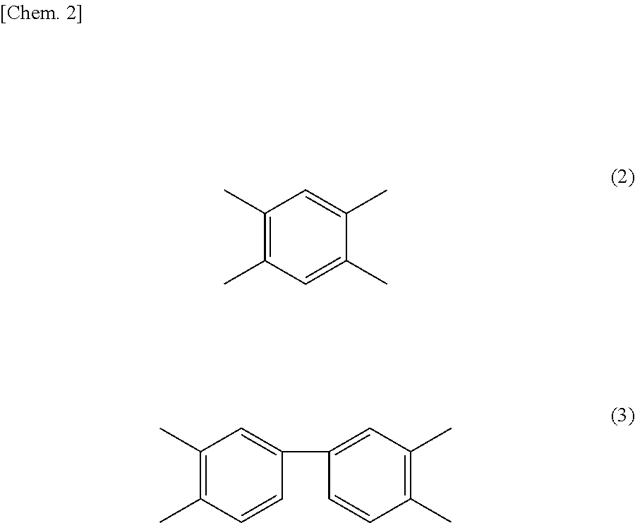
C1(C)=C(C)C=C(C)C(C)=C1.C1(C)=C(C)C=CC(C2=CC(C)=C(C)C=C2)=C1
